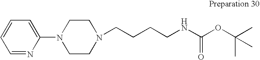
C1=NC(N2CCN(CCCCNC(OC(C)(C)C)=O)CC2)=CC=C1
